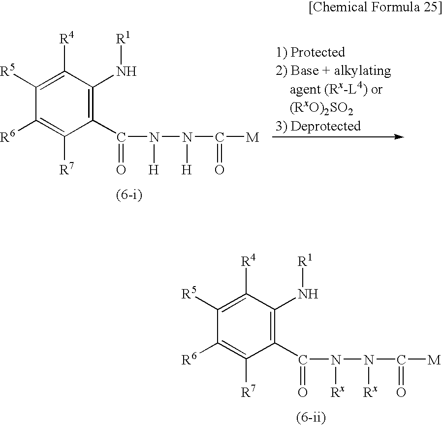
C1(C(=O)N([H])N([H])C(=O)[M])=C(N[R1])C([R4])=C([R5])C([R6])=C1[R7].C1(C(=O)N([Rx])N([Rx])C(=O)[M])=C(N[R1])C([R4])=C([R5])C([R6])=C1[R7]
